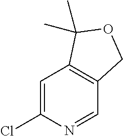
C1=C(Cl)N=CC2=C1C(C)(C)OC2
